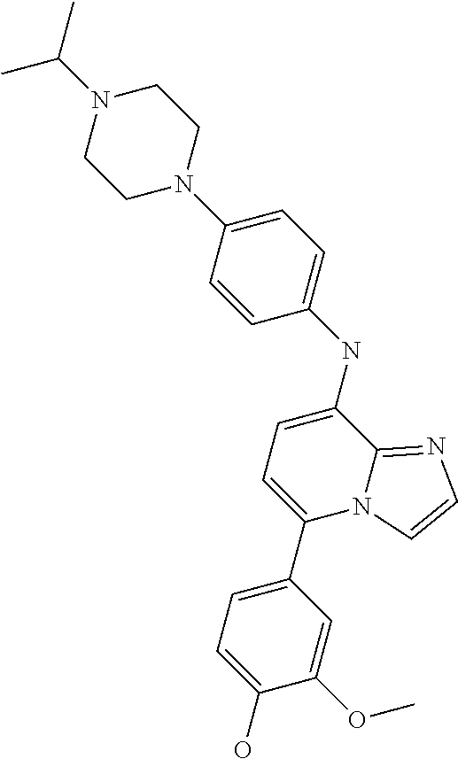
C1(C2=CC=C(O)C(OC)=C2)=CC=C(NC2=CC=C(N3CCN(C(C)C)CC3)C=C2)C2=NC=CN12
